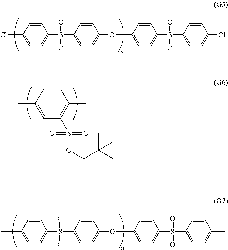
C1=CC(C)=CC(S(=O)(=O)OCC(C)(C)C)=C1C.C1=CC(Cl)=CC=C1S(=O)(C1=CC=C(OC2=CC=C(S(C3=CC=C(Cl)C=C3)(=O)=O)C=C2)C=C1)=O.C1=CC(C)=CC=C1S(=O)(C1=CC=C(OC2=CC=C(S(C3=CC=C(C)C=C3)(=O)=O)C=C2)C=C1)=O
